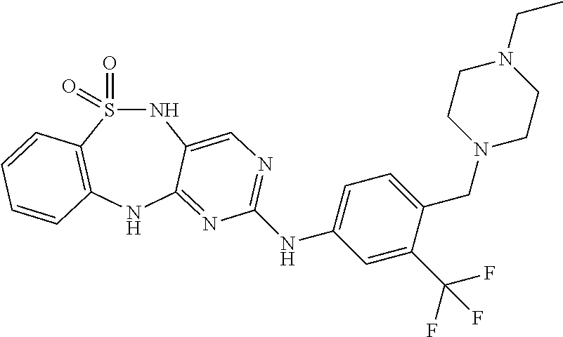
S1(=O)(=O)NC2=CN=C(NC3=CC=C(CN4CCN(CC)CC4)C(C(F)(F)F)=C3)N=C2NC2=C1C=CC=C2
